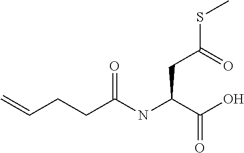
C=CCCC(NC(C(O)=O)CC(SC)=O)=O
